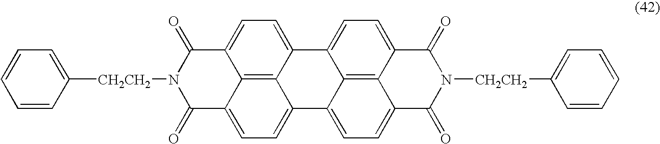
C1=CC([CH2CH2]N2C(=O)C3=CC=C4C5=C3C(=CC=C5C3=CC=C5C6=C3C4=CC=C6C(=O)N([CH2CH2]C3=CC=CC=C3)C5=O)C2=O)=CC=C1
